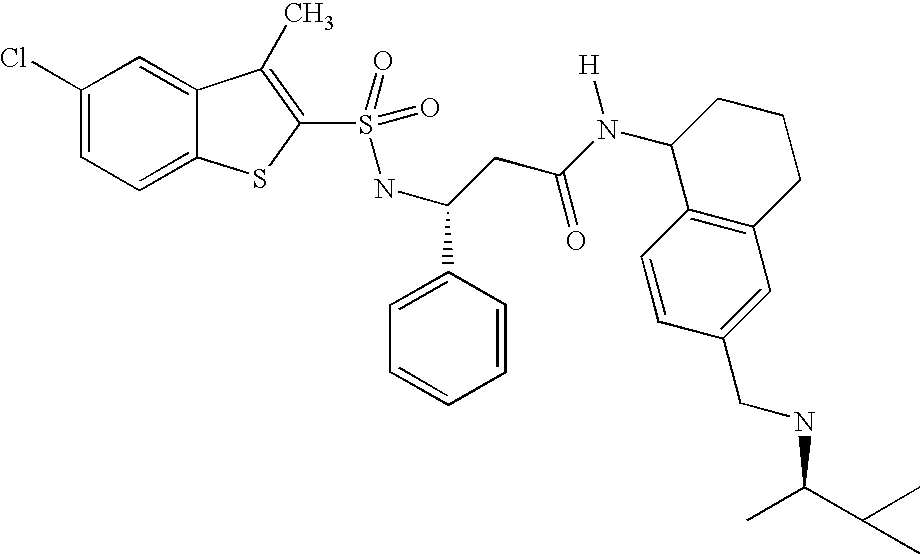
C1(Cl)=CC=C2C(=C1)C(C)=C(S(NC(C1=CC=CC=C1)CC(N([H])C1C3=C(CCC1)C=C(CNC(C(C)C)C)C=C3)=O)(=O)=O)S2
